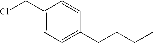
C1(CCl)=CC=C(CCCC)C=C1
